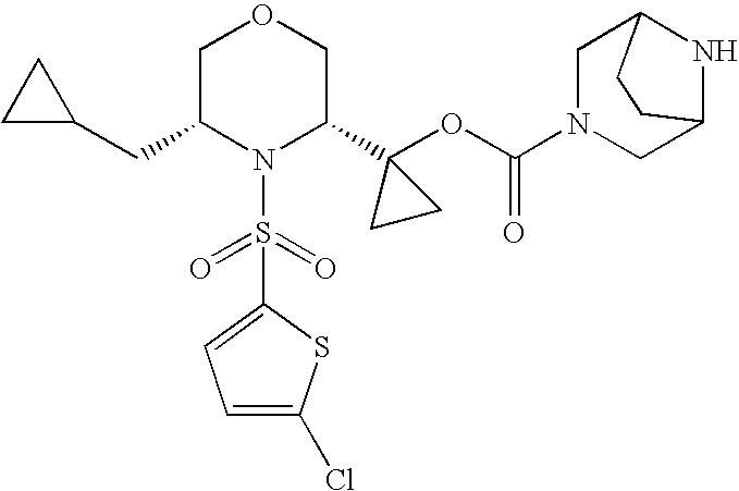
N1(S(=O)(=O)C2=CC=C(Cl)S2)C(C2(OC(=O)N3CC4NC(C3)CC4)CC2)COCC1CC1CC1
